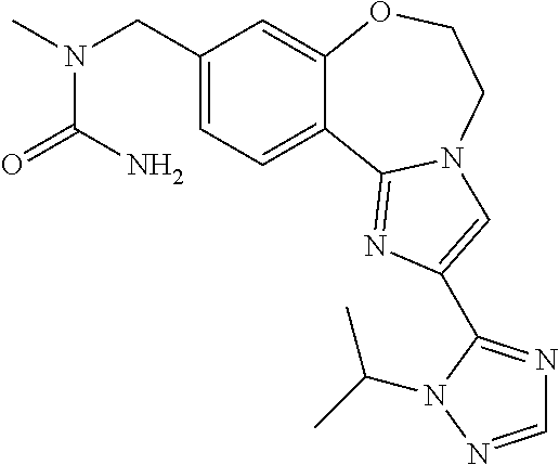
C1(CN(C)C(=O)N)=CC=C2C(=C1)OCCN1C2=NC(C2=NC=NN2C(C)C)=C1
